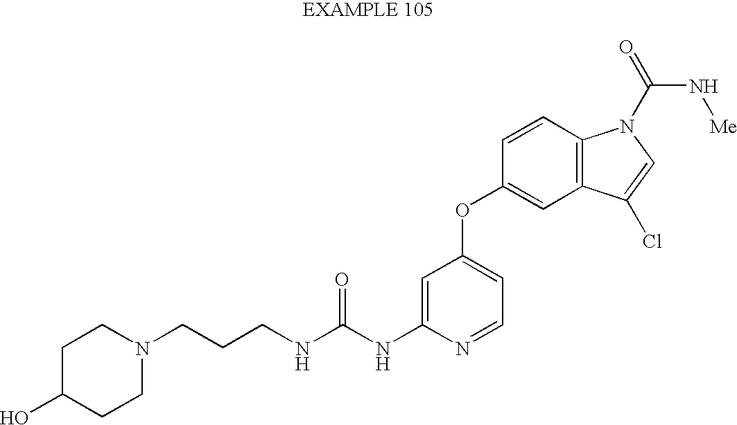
N(C(NC1=CC(OC2=CC3=C(C=C2)N(C(N[Me])=O)C=C3Cl)=CC=N1)=O)CCCN1CCC(O)CC1
